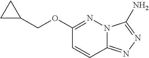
N12C(=NN=C1N)C=CC(OCC1CC1)=N2
